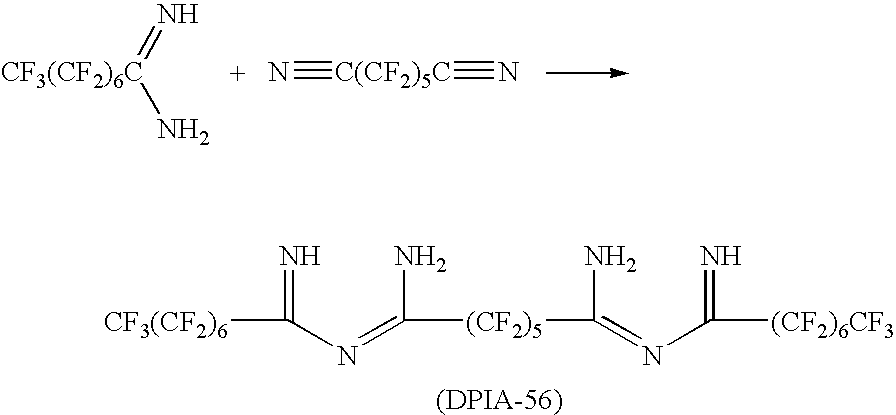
N=[CF3(CF2)6C]N.N#[C(CF2)5C]#N.[CF3(CF2)6]C(N=C(N)[(CF2)5]C(=NC([(CF2)6CF3])=N)N)=N
